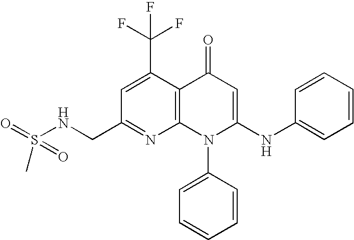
N1=C(CNS(C)(=O)=O)C=C(C(F)(F)F)C2=C1N(C1=CC=CC=C1)C(NC1=CC=CC=C1)=CC2=O
